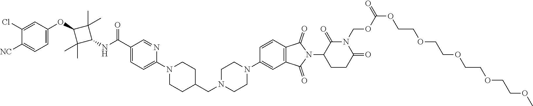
C1CN(CC2CCN(C3=CC=C(C(NC4C(C)(C)C(OC5=CC=C([NC])C(Cl)=C5)C4(C)C)=O)C=N3)CC2)CCN1C1=CC2=C(C=C1)C(=O)N(C1CCC(=O)N(COC(=O)OCCOCCOCCOCCOC)C1=O)C2=O
